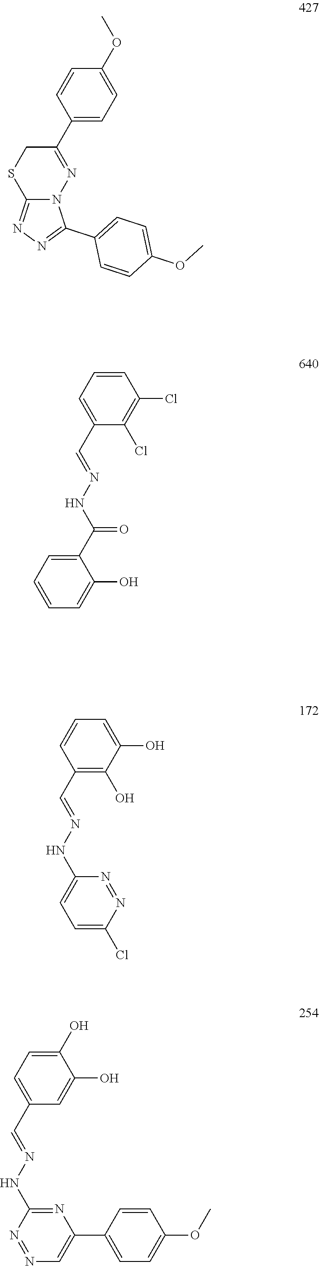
C1(C2=NN3C(=NN=C3C3=CC=C(OC)C=C3)SC2)=CC=C(OC)C=C1.C1(C=NNC(=O)C2=CC=CC=C2O)=CC=CC(Cl)=C1Cl.C1(C=NNC2=CC=C(Cl)N=N2)=C(O)C(O)=CC=C1.C1=C(C=NNC2=NC(C3=CC=C(OC)C=C3)=CN=N2)C=C(O)C(O)=C1
